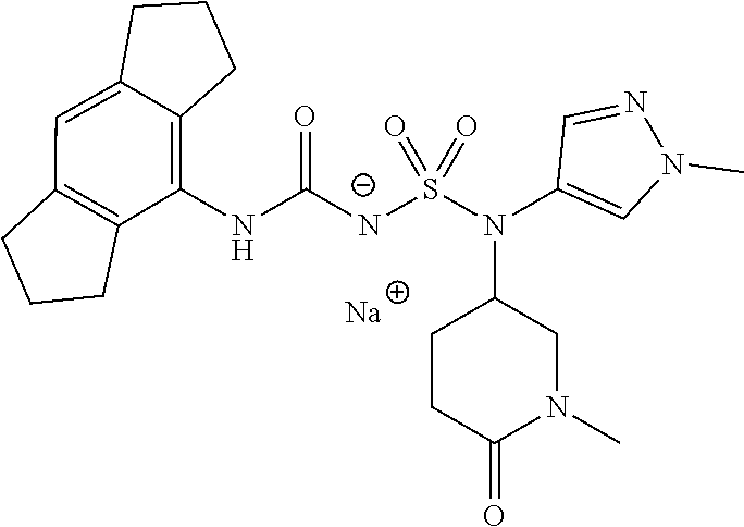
O=C([N-]S(N(C1CCC(=O)N(C)C1)C1=CN(C)N=C1)(=O)=O)NC1=C2C(=CC3=C1CCC3)CCC2.[Na]
